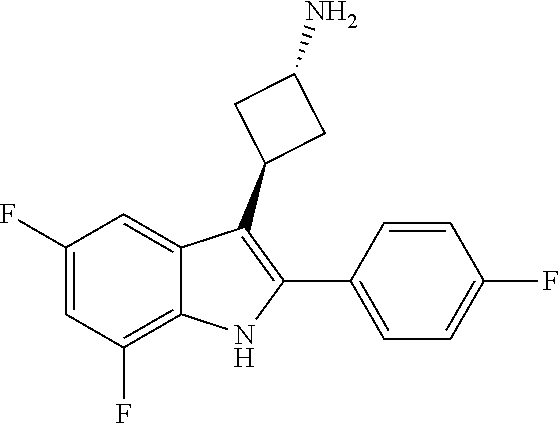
C1=CC(F)=CC=C1C1=C(C2CC(N)C2)C2=CC(F)=CC(F)=C2N1
